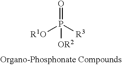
O=P([R1O])([R3])[OR2]
